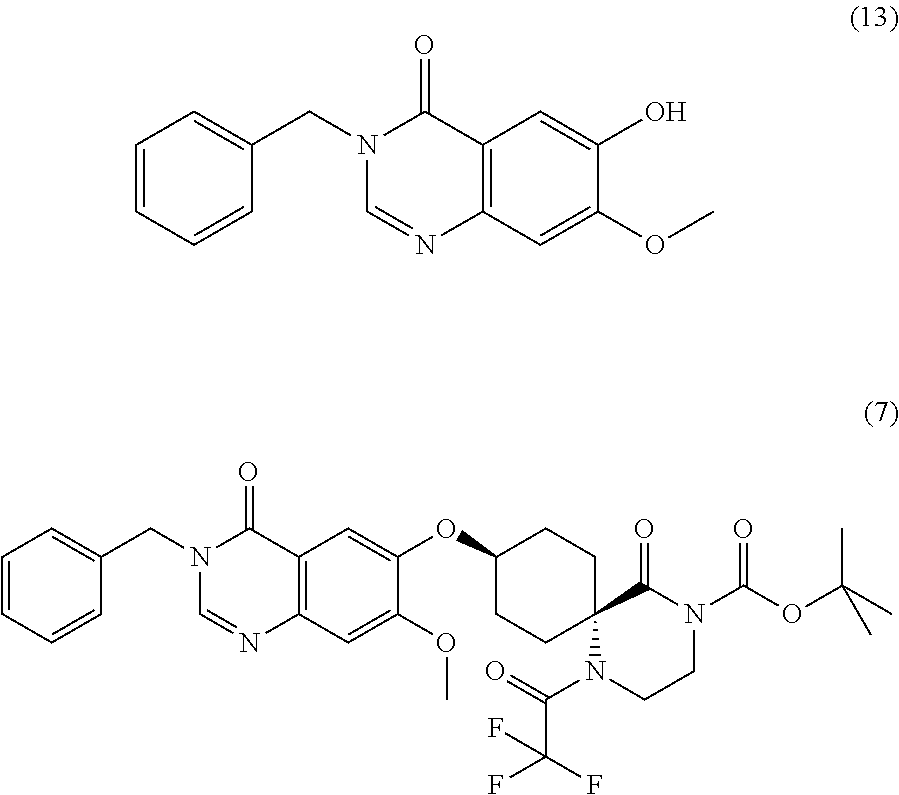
C1=CC=CC(CN2C=NC3=C(C2=O)C=C(O)C(OC)=C3)=C1.C12(N(C(=O)C(F)(F)F)CCN(C(OC(C)(C)C)=O)C1=O)CCC(OC1=CC3=C(C=C1OC)N=CN(CC1=CC=CC=C1)C3=O)CC2
